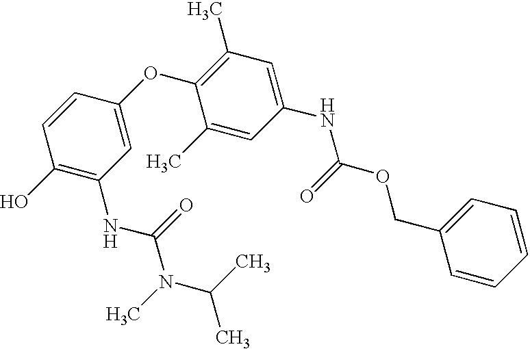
C1(O)=C(NC(=O)N(C(C)C)C)C=C(OC2=C(C)C=C(NC(=O)OCC3=CC=CC=C3)C=C2C)C=C1
